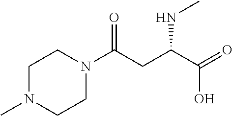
C1CN(C)CCN1C(CC(NC)C(O)=O)=O
